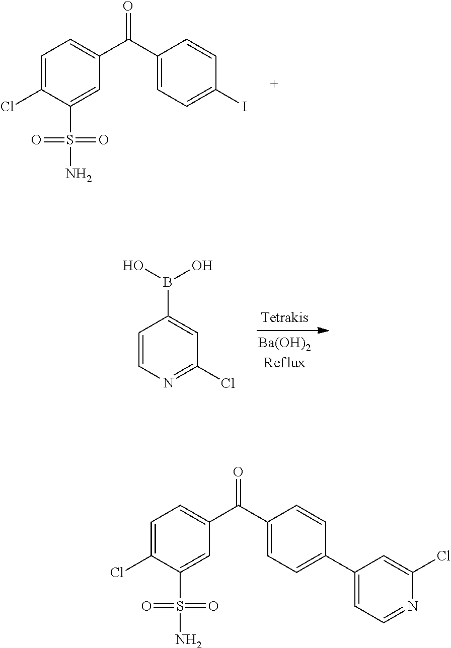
C1=C(Cl)C(S(N)(=O)=O)=CC(C(C2=CC=C(I)C=C2)=O)=C1.C1=CN=C(Cl)C=C1B(O)O.C1=C(Cl)C(S(N)(=O)=O)=CC(C(C2=CC=C(C3=CC=NC(Cl)=C3)C=C2)=O)=C1
